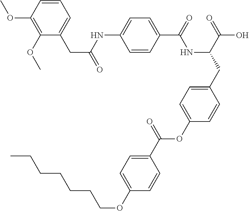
C1=CC(C(=O)NC(CC2=CC=C(OC(C3=CC=C(OCCCCCCC)C=C3)=O)C=C2)C(=O)O)=CC=C1NC(CC1=CC=CC(OC)=C1OC)=O
